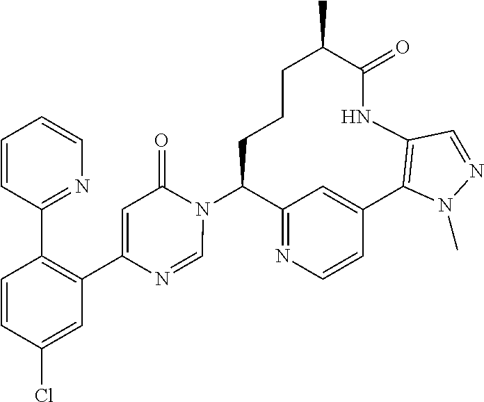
C12=NC=CC(=C1)C1=C(NC(=O)C(C)CCCC2N2C(=O)C=C(C3=C(C4=NC=CC=C4)C=CC(Cl)=C3)N=C2)C=NN1C
